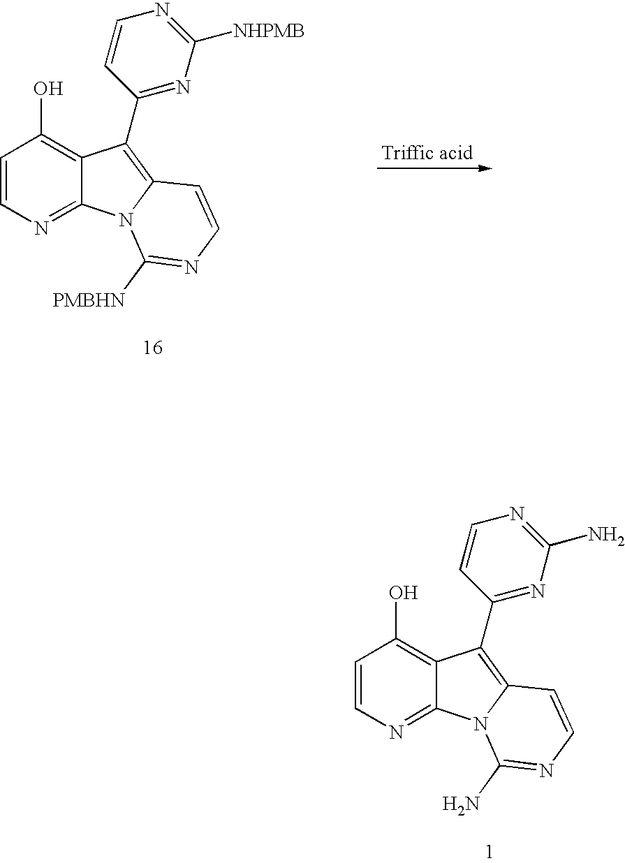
C1=CN=C2C(=C1O)C(C1=NC([NHPMB])=NC=C1)=C1N2C([PMBHN])=NC=C1.C1=CN=C2C(=C1O)C(C1=NC(N)=NC=C1)=C1N2C(N)=NC=C1
